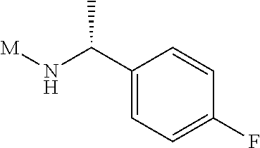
[M]NC(C1=CC=C(F)C=C1)C
